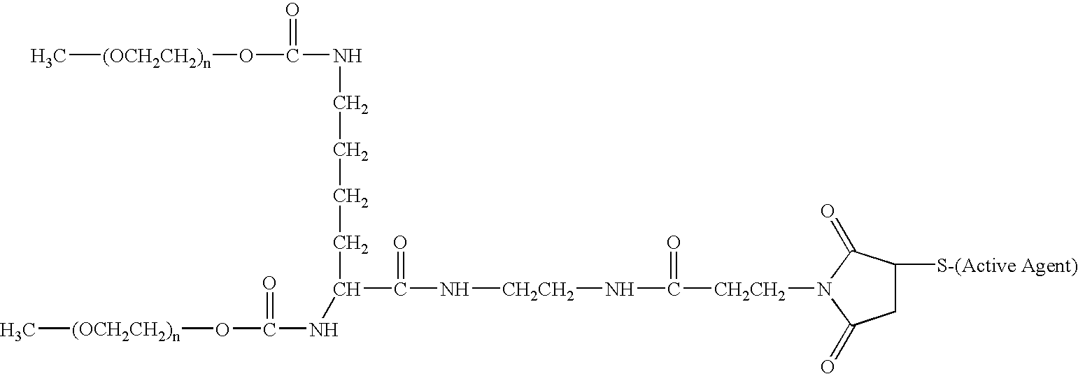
C[(OCH2CH2)n]OC(NCCCCC(C(=O)N[CH2CH2]NC([CH2CH2]N1C(=O)CC([S-(Active Agent)])C1=O)=O)NC(=O)O[(OCH2CH2)n]C)=O
